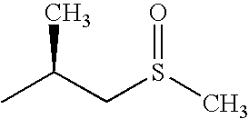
CC(CS(C)=O)C
